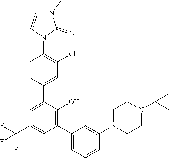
C1=CC(C2=CC(C(F)(F)F)=CC(C3=CC=CC(N4CCN(C(C)(C)C)CC4)=C3)=C2O)=CC(Cl)=C1N1C(=O)N(C)C=C1
